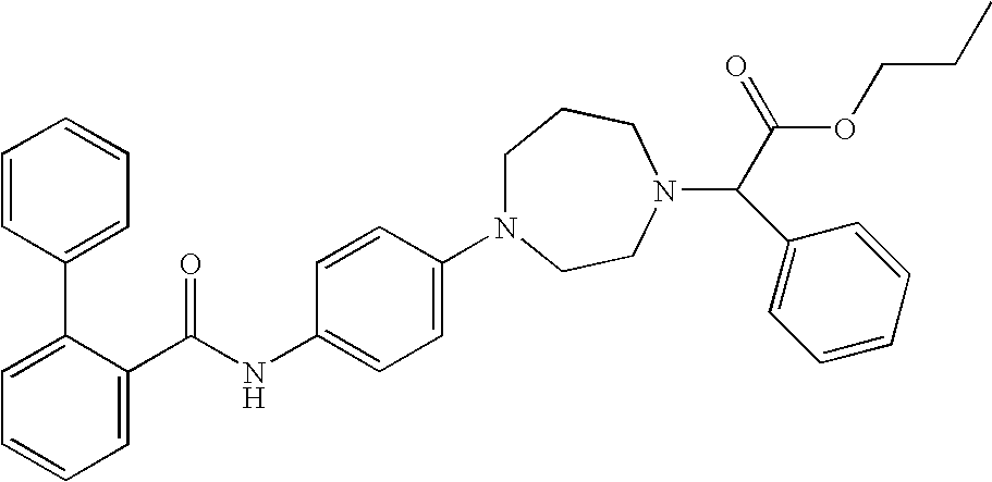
N1(C2=CC=C(NC(C3=CC=CC=C3C3=CC=CC=C3)=O)C=C2)CCCN(C(C(OCCC)=O)C2=CC=CC=C2)CC1
